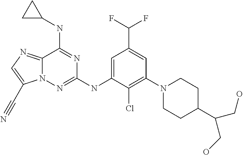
C12=NC=C(C#N)N1N=C(NC1=CC(C(F)F)=CC(N3CCC(C(CO)CO)CC3)=C1Cl)N=C2NC1CC1
